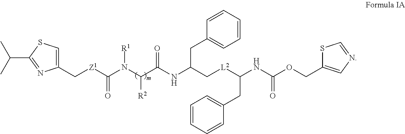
C1(C[Z1]C(N(C(C(NC(C[L2]C(NC(OCC2=CN=CS2)=O)CC2=CC=CC=C2)CC2=CC=CC=C2)=O)[R2])[R1])=O)=CSC(C(C)C)=N1
